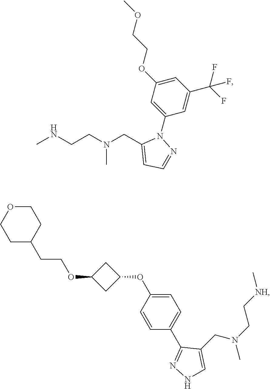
CNCCN(CC1=CC=NN1C1=CC(OCCOC)=CC(C(F)(F)F)=C1)C.C1OCCC(CCOC2CC(OC3=CC=C(C4=NNC=C4CN(CC[NH]C)C)C=C3)C2)C1
